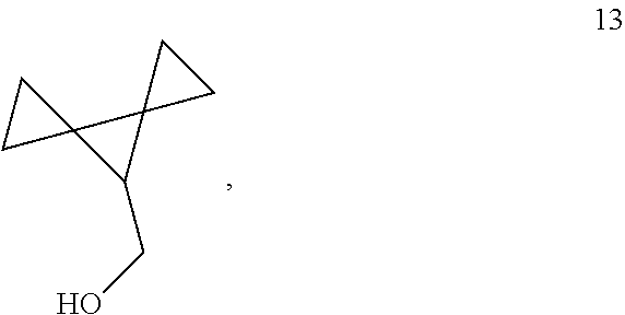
OCC1C2(C13CC3)CC2
